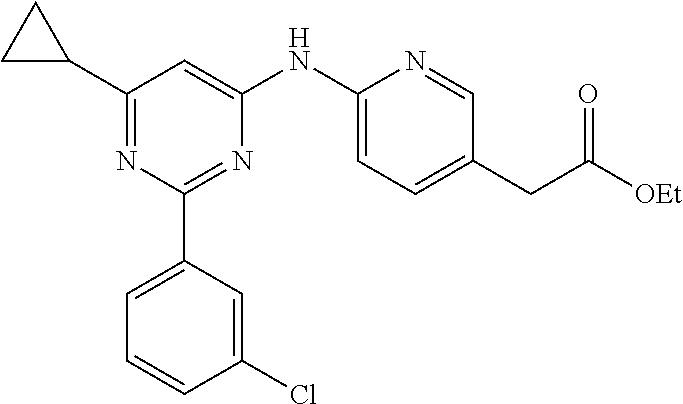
C1(C2CC2)=NC(C2=CC=CC(Cl)=C2)=NC(NC2=CC=C(CC([OEt])=O)C=N2)=C1
